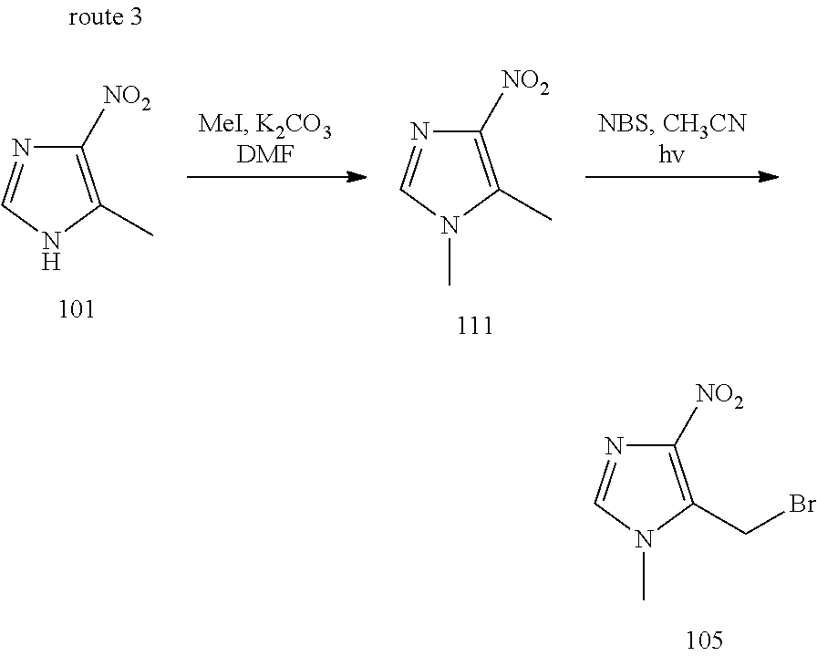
C1([NO2])=C(CBr)N(C)C=N1.C1([NO2])=C(C)NC=N1.C1([NO2])=C(C)N(C)C=N1
